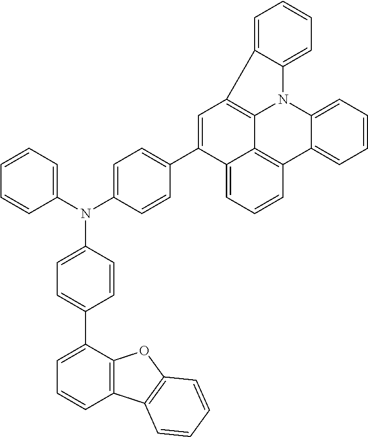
C1(N(C2=CC=C(C3=CC4=C5C6=C(C=CC=C36)C3=CC=CC=C3N5C3=CC=CC=C43)C=C2)C2=CC=C(C3=CC=CC4=C3OC3=C4C=CC=C3)C=C2)=CC=CC=C1
